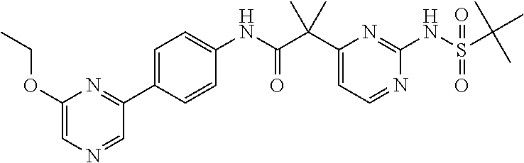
C1(C(C(NC2=CC=C(C3=NC(OCC)=CN=C3)C=C2)=O)(C)C)=CC=NC(NS(C(C)(C)C)(=O)=O)=N1
